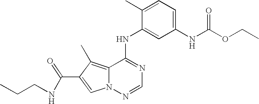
C1(NC2=NC=NN3C2=C(C)C(C(=O)NCCC)=C3)=CC(NC(OCC)=O)=CC=C1C
